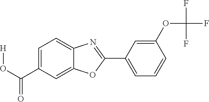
C1(C(O[H])=O)=CC=C2C(=C1)OC(C1=CC=CC(OC(F)(F)F)=C1)=N2
